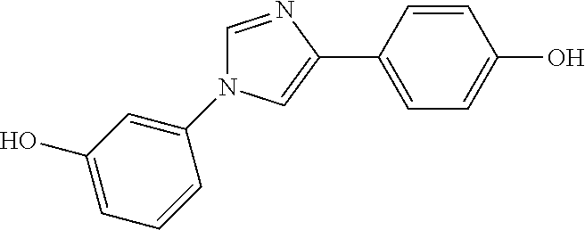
C1=NC(C2=CC=C(O)C=C2)=CN1C1=CC(O)=CC=C1
